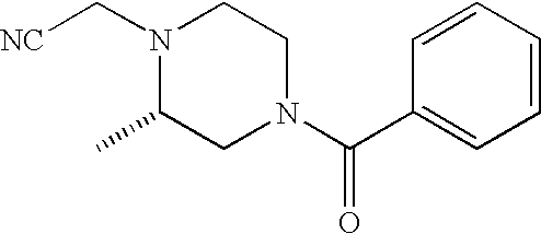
N1(C[NC])C(C)CN(C(C2=CC=CC=C2)=O)CC1
